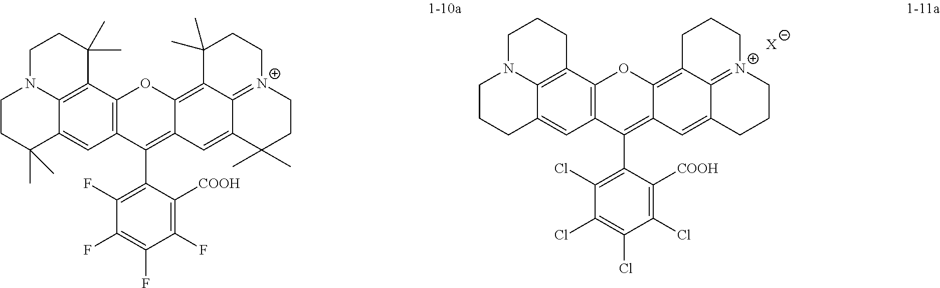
C1CC(C)(C)C2=CC3=C(C4=C2N1CCC4(C)C)OC1=C2C4=[N+](CCC(C)(C)C4=CC1=C3C1=C(F)C(F)=C(F)C(F)=C1[COOH])CCC2(C)C.C1CCC2=CC3=C(C4=C2N1CCC4)OC1=C2C4=[N+](CCCC4=CC1=C3C1=C(Cl)C(Cl)=C(Cl)C(Cl)=C1[COOH])CCC2.[X]
